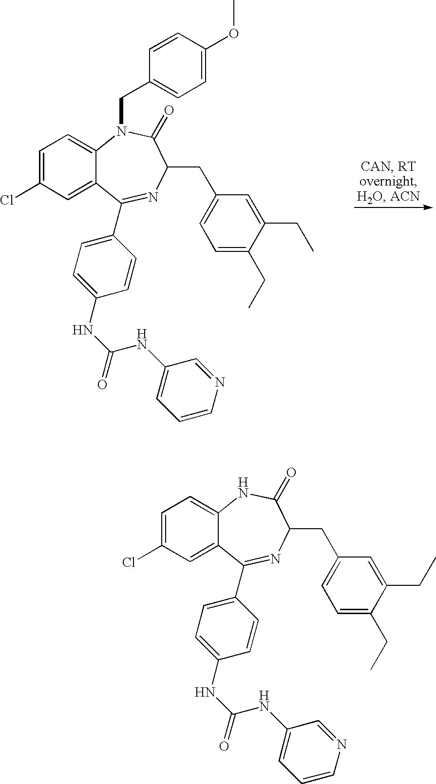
C1=C(Cl)C=C2C(=C1)N(CC1=CC=C(OC)C=C1)C(=O)C(CC1=CC=C(CC)C(CC)=C1)N=C2C1=CC=C(NC(=O)NC2=CC=CN=C2)C=C1.C1=C(Cl)C=C2C(=C1)NC(=O)C(CC1=CC=C(CC)C(CC)=C1)N=C2C1=CC=C(NC(=O)NC2=CC=CN=C2)C=C1
